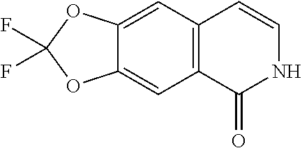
O=C1NC=CC2=C1C=C1C(=C2)OC(F)(F)O1
